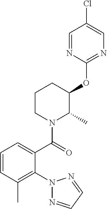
C1(OC2C(C)N(C(=O)C3=CC=CC(C)=C3N3N=CC=N3)CCC2)=NC=C(Cl)C=N1
